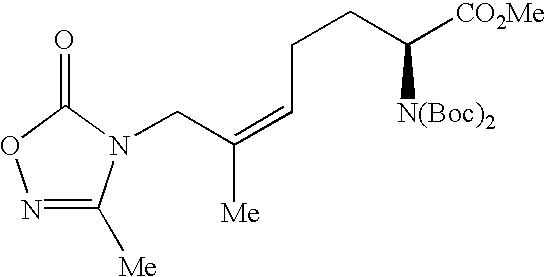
C(C(=CCCC([N(Boc)2])[CO2Me])[Me])N1C([Me])=NOC1=O
